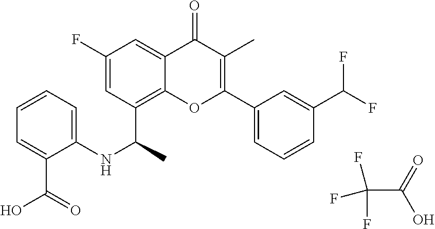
C1=C2C(=O)C(C)=C(C3=CC=CC(C(F)F)=C3)OC2=C(C(NC2=CC=CC=C2C(O)=O)C)C=C1F.FC(F)(C(=O)O)F
